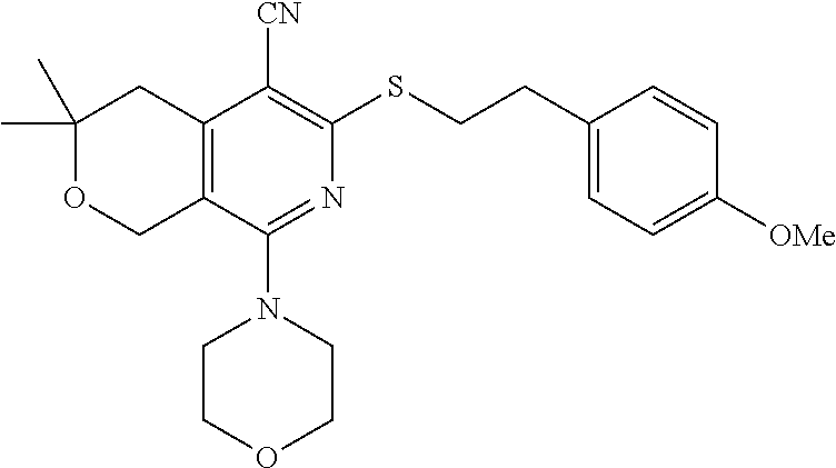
C1(C)(C)OCC2=C(C1)C([CN])=C(SCCC1=CC=C([OMe])C=C1)N=C2N1CCOCC1
